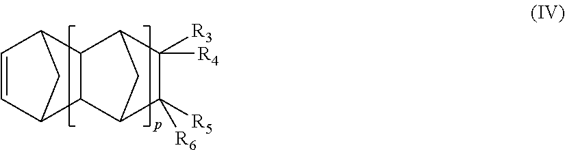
C1=CC2C3C(C1C2)C1C([R3])([R4])C([R5])([R6])C3C1
